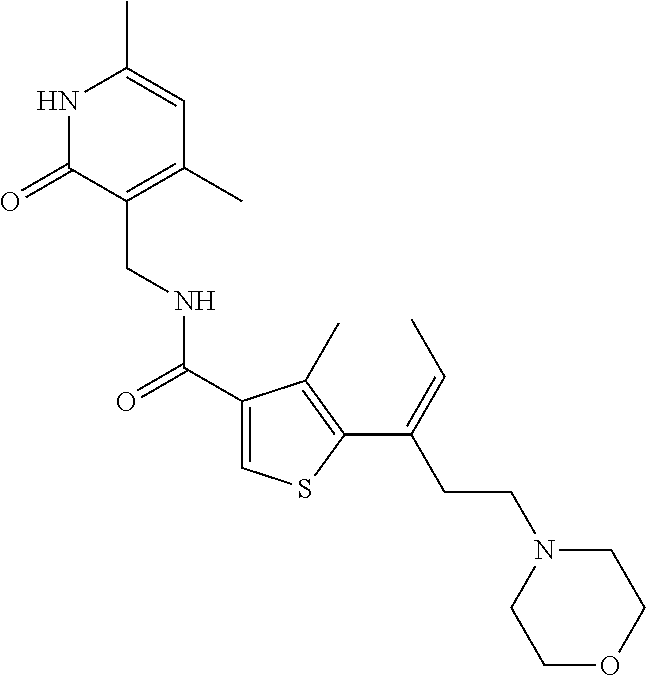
N1C(=O)C(CNC(C2=CSC(C(=CC)CCN3CCOCC3)=C2C)=O)=C(C)C=C1C
